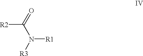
[R2]C(=O)N([R3])[R1]
